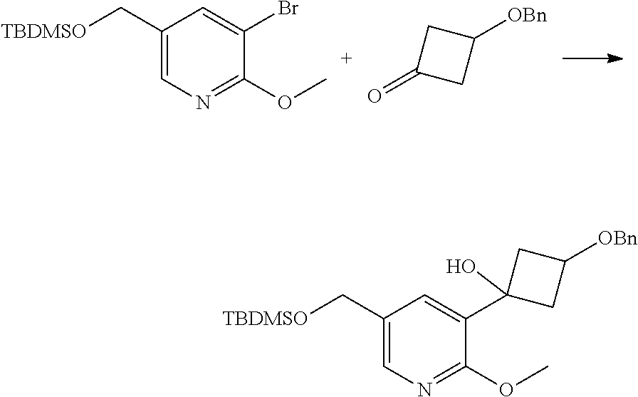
C1(C[TBDMSO])=CN=C(OC)C(Br)=C1.O=C1CC([OBn])C1.C1(C[TBDMSO])=CN=C(OC)C(C2(O)CC([OBn])C2)=C1
